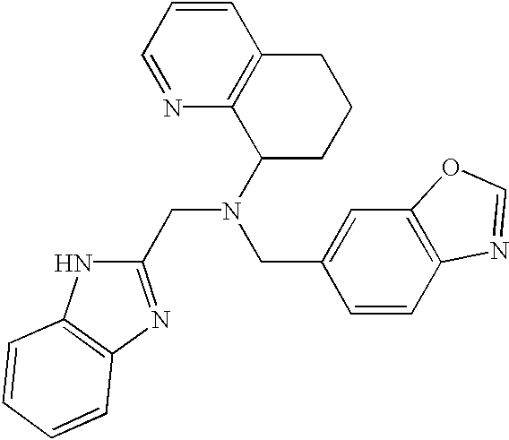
C1=CC=NC2=C1CCCC2N(CC1=CC2=C(C=C1)N=CO2)CC1=NC2=C(N1)C=CC=C2
